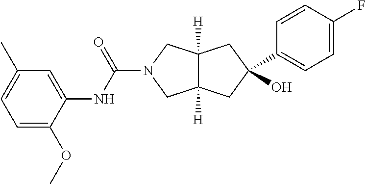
C1=C(OC)C(NC(=O)N2CC3([H])C([H])(C2)CC(C2=CC=C(F)C=C2)(O)C3)=CC(C)=C1
